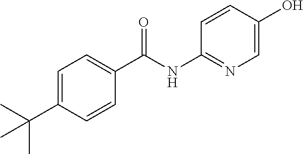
C1(C(NC2=NC=C(O)C=C2)=O)=CC=C(C(C)(C)C)C=C1
